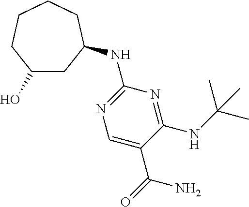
N1=C(NC2CC(O)CCCC2)N=C(NC(C)(C)C)C(C(N)=O)=C1
